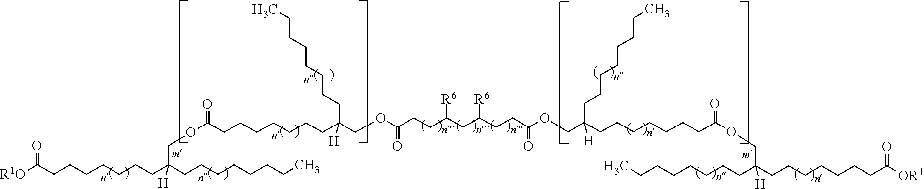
[R1O]C(CCCCCCCC(CCCCCCCC)(COC(CCCCCCCC(COC(=O)CCC(CC(CCC(=O)OCC(CCCCCCCC(OCC(CCCCCCCC)(CCCCCCCC([OR1])=O)[H])=O)(CCCCCCCC)[H])[R6])[R6])(CCCCCCCC)[H])=O)[H])=O
